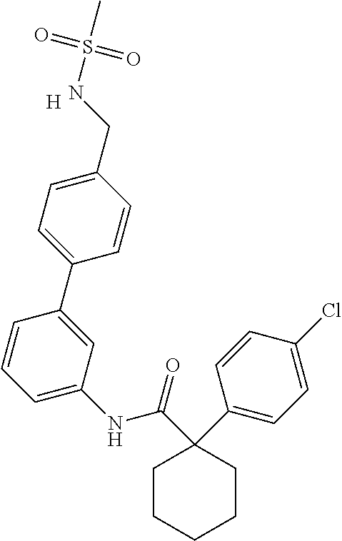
C1=CC(CNS(=O)(=O)C)=CC=C1C1=CC(NC(C2(C3=CC=C(Cl)C=C3)CCCCC2)=O)=CC=C1.[H]
